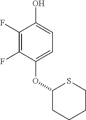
C1(F)=C(F)C(OC2CCCCS2)=CC=C1O
